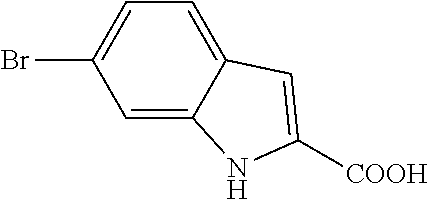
C1=C2C(=CC=C1Br)C=C([COOH])N2
